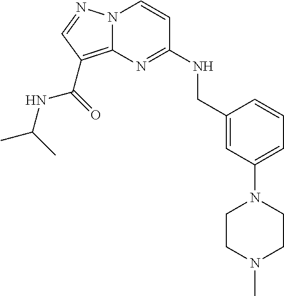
N12C(=C(C(=O)NC(C)C)C=N1)N=C(NCC1=CC(N3CCN(C)CC3)=CC=C1)C=C2
